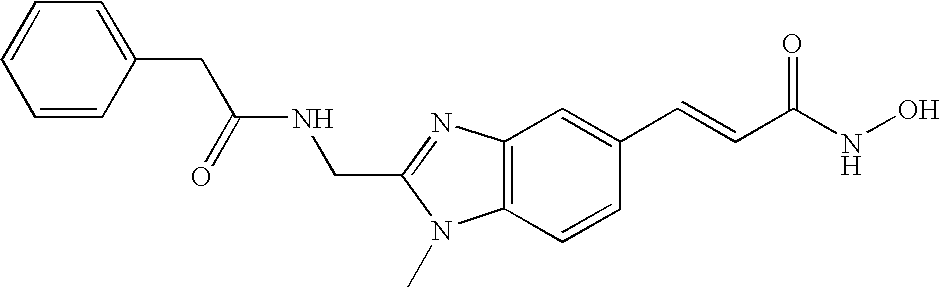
C1(CNC(CC2=CC=CC=C2)=O)=NC2=C(C=CC(C=CC(NO)=O)=C2)N1C
